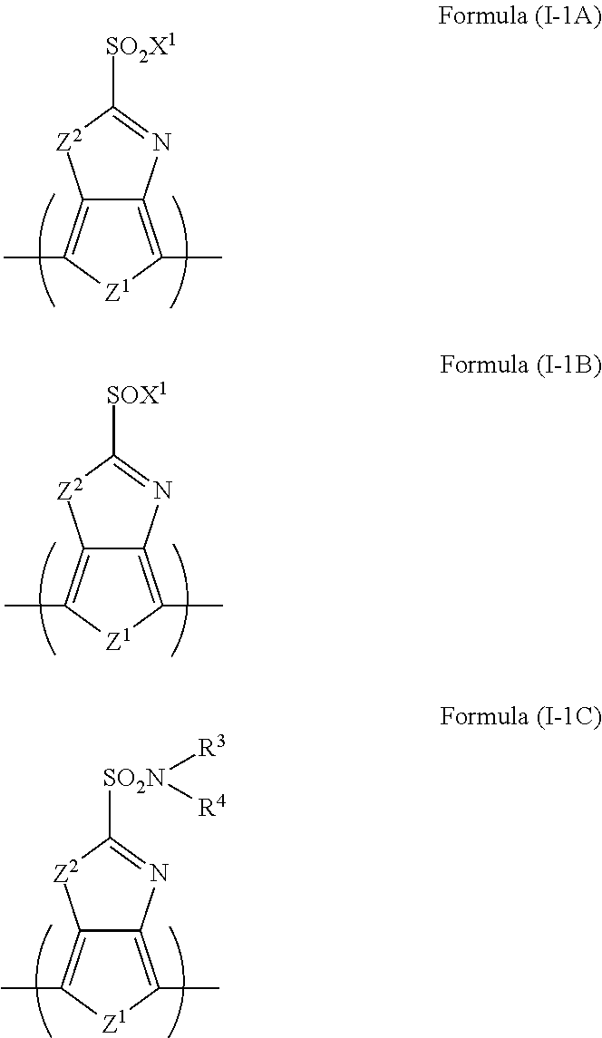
C12=C(C)[Z1]C(C)=C1N=C([SO2X1])[Z2]2.C12=C(C)[Z1]C(C)=C1N=C([SOX1])[Z2]2.C12=C(C)[Z1]C(C)=C1N=C([SO2N]([R3])[R4])[Z2]2
